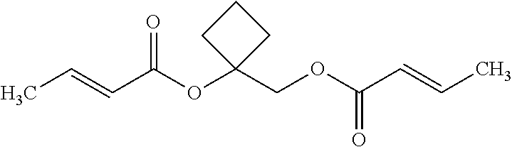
C(=CC(OC1(COC(C=CC)=O)CCC1)=O)C
